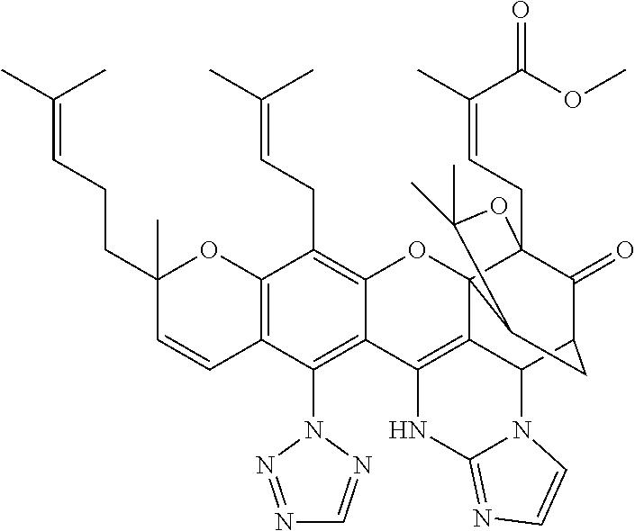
C12=C(C(N3N=NC=N3)=C3C(=C1CC=C(C)C)OC14C5=C3NC3=NC=CN3C5C3C(=O)C1(CC=C(C(=O)OC)C)OC(C)(C)C4C3)C=CC(CCC=C(C)C)(C)O2
